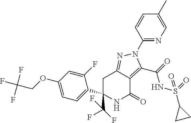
C1C(C(F)(F)F)(C2=CC=C(OCC(F)(F)F)C=C2F)NC(=O)C2=C(C(=O)NS(C3CC3)(=O)=O)N(C3=NC=C(C)C=C3)N=C12
